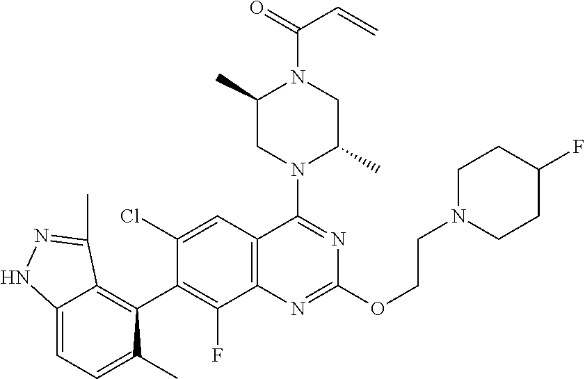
C12=C(C=C(Cl)C(C3=C4C(=CC=C3C)NN=C4C)=C1F)C(N1C(C)CN(C(=O)C=C)C(C)C1)=NC(OCCN1CCC(F)CC1)=N2
